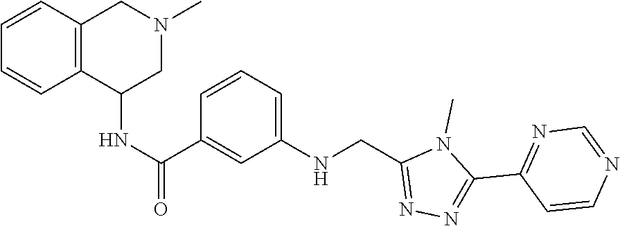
C1(C2=NC=NC=C2)=NN=C(CNC2=CC=CC(C(NC3C4=C(C=CC=C4)CN(C)C3)=O)=C2)N1C
